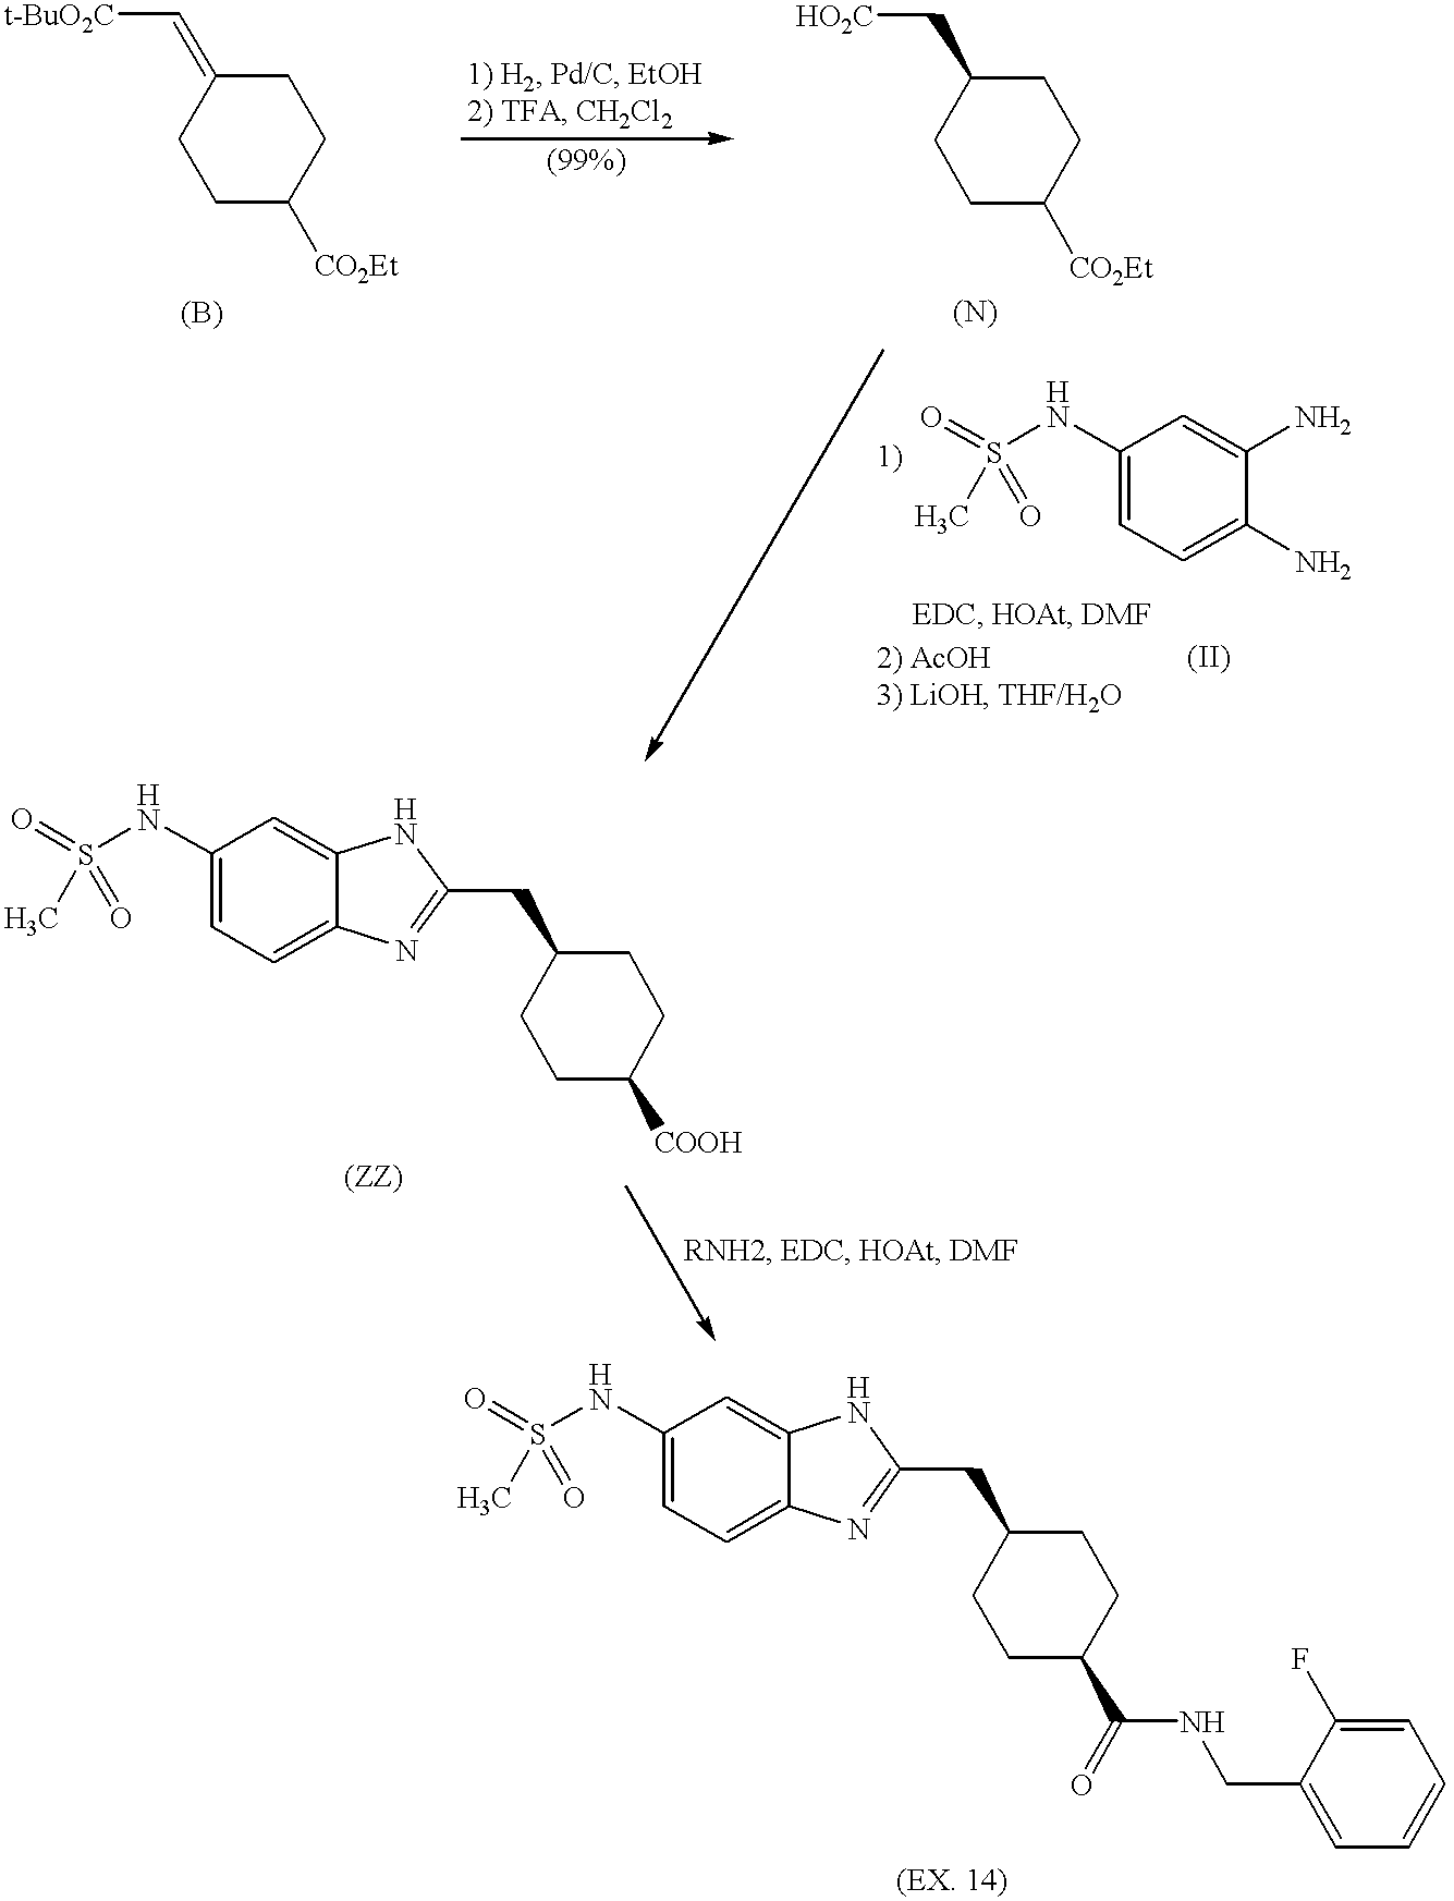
C1C([CO2Et])CCC(=C[t-BuO2C])C1.C1C([CO2Et])CCC(C[HO2C])C1.CS(NC1=CC=C(N)C(N)=C1)(=O)=O.CS(NC1=CC=C2C(=C1)NC(CC1CCC([COOH])CC1)=N2)(=O)=O.CS(NC1=CC=C2C(=C1)NC(CC1CCC(C(=O)NCC3=CC=CC=C3F)CC1)=N2)(=O)=O
